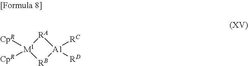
[RA]1[M1]([CpR])([CpR])[RB][A1]1([RC])[RD]
